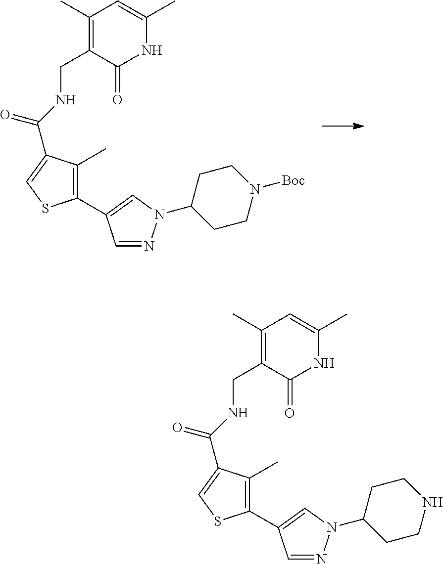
C1(C)=C(CNC(=O)C2=CSC(C3=CN(C4CCN([Boc])CC4)N=C3)=C2C)C(=O)NC(C)=C1.C1(C)=C(CNC(=O)C2=CSC(C3=CN(C4CCNCC4)N=C3)=C2C)C(=O)NC(C)=C1
